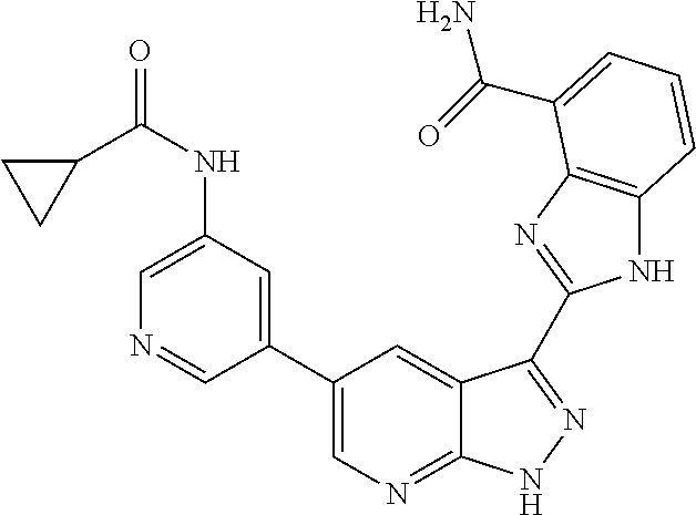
C1(C2=CN=C3C(=C2)C(C2=NC4=C(N2)C=CC=C4C(=O)N)=NN3)=CC(NC(C2CC2)=O)=CN=C1
